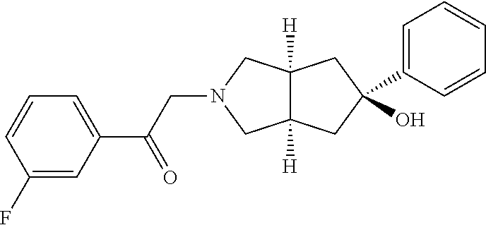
C1(F)=CC(C(CN2CC3([H])C([H])(C2)CC(O)(C2=CC=CC=C2)C3)=O)=CC=C1
